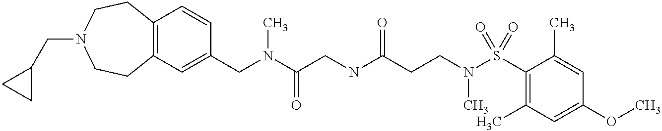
C1(S(N(CCC(NCC(N(CC2=CC3=C(C=C2)CCN(CC2CC2)CC3)C)=O)=O)C)(=O)=O)=C(C)C=C(OC)C=C1C
